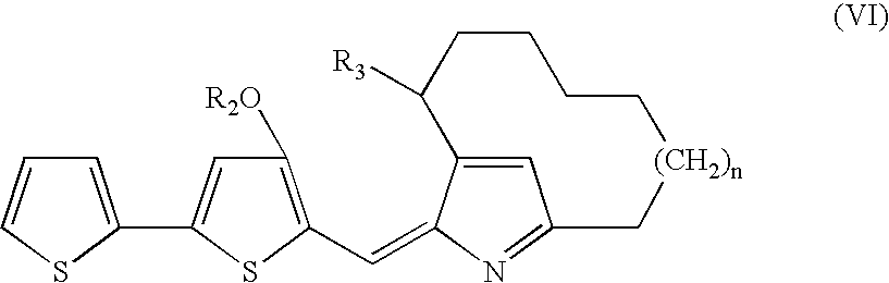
C1=C(C2=CC([R2O])=C(C=C3C4=CC(=N3)C[(CH2)n]CCCCC4[R3])S2)SC=C1
